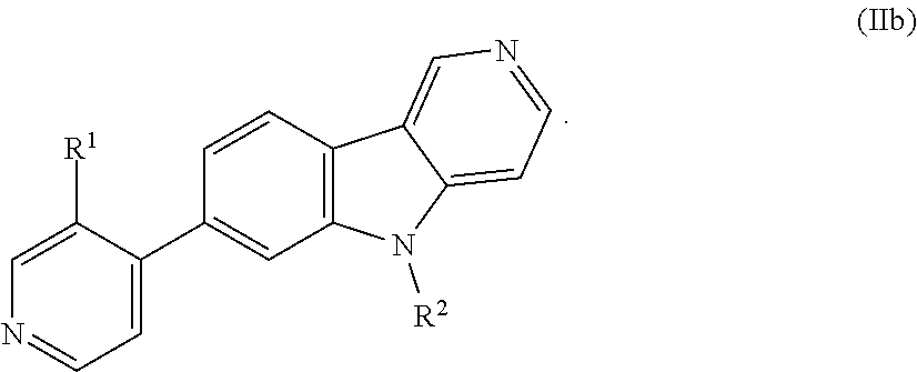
C1=C([R1])C(C2=CC3=C(C=C2)C2=CN=CC=C2N3[R2])=CC=N1
